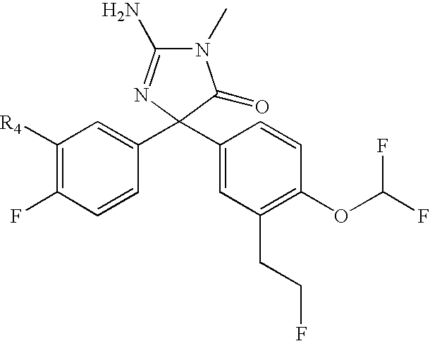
C1([R4])=C(F)C=CC(C2(C3=CC(CCF)=C(OC(F)F)C=C3)N=C(N)N(C)C2=O)=C1
